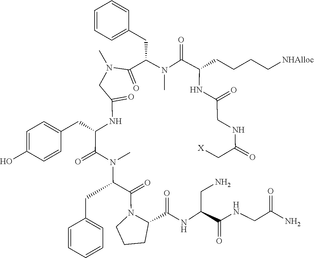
C1(CC(N(C(C(NC(CN(C(C(N(C)C(C(CCCC[NHAlloc])NC(CNC(=O)C[X])=O)=O)CC2=CC=CC=C2)=O)C)=O)CC2=CC=C(O)C=C2)=O)C)C(=O)N2CCCC2C(NC(C(=O)NCC(=O)N)CN)=O)=CC=CC=C1
